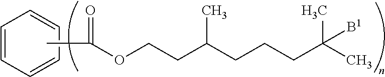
C1=CC=CC=C1.CC(OCCC(CCCC(C)(C)[B1])C)=O
